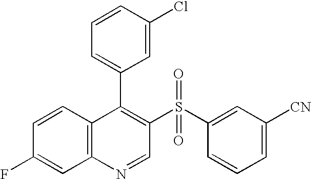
C12=C(C=CC(F)=C1)C(C1=CC=CC(Cl)=C1)=C(S(C1=CC([CN])=CC=C1)(=O)=O)C=N2
